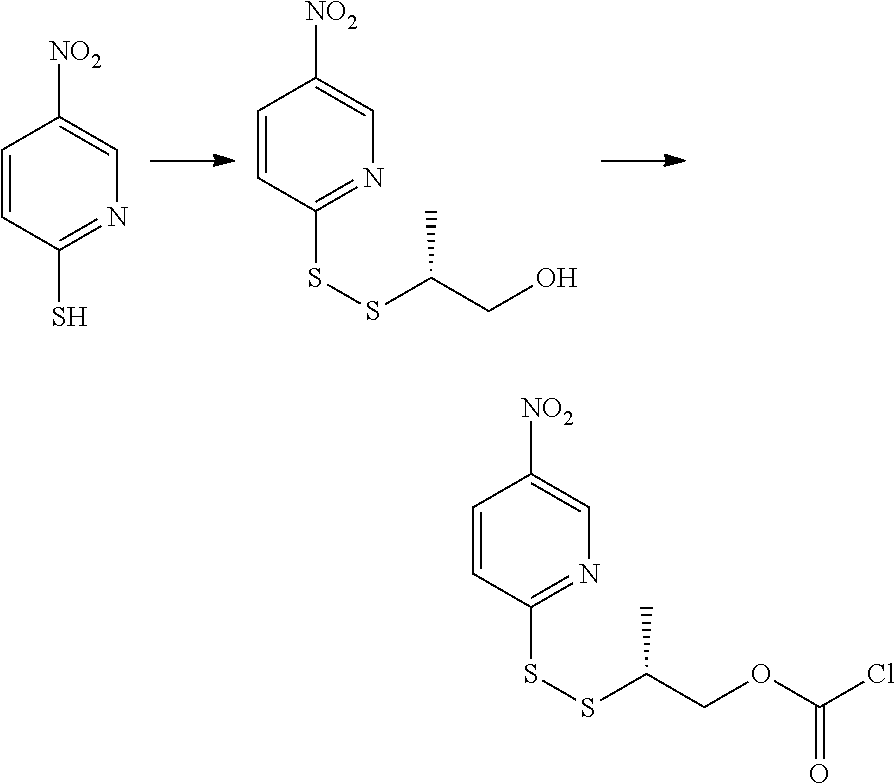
[NO2]C1=CN=C(S)C=C1.[NO2]C1=CN=C(SSC(C)CO)C=C1.[NO2]C1=CN=C(SSC(C)COC(=O)Cl)C=C1
